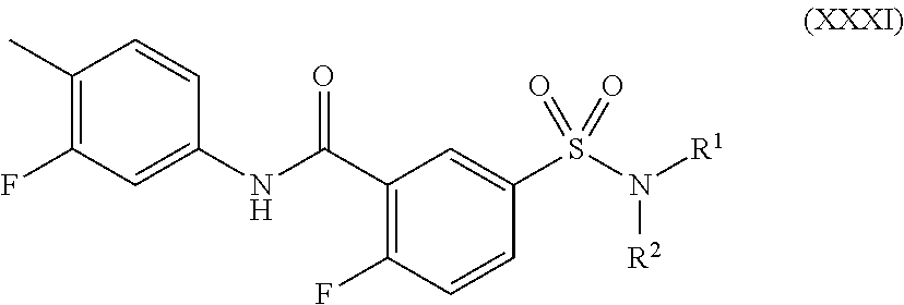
C1(C(NC2=CC(F)=C(C)C=C2)=O)=C(F)C=CC(S(N([R1])[R2])(=O)=O)=C1
